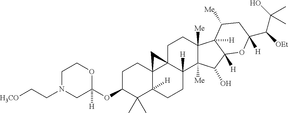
C1N(CC[H3CO])CC([H])(OC2C(C)(C)C3([H])C4(CC2)C2(C([H])(CC3)C3([Me])C([Me])(CC2)C2([H])C([H])(C3O)OC(C(C(O)(C)C)[OEt])([H])CC2[Me])C4)OC1
